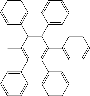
C1=CC=CC=C1C1=C(C2=CC=CC=C2)C(C2=CC=CC=C2)=C(C2=CC=CC=C2)C(C2=CC=CC=C2)=C1C
